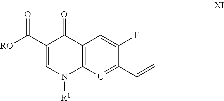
C12=C([U]=C(C=C)C(F)=C1)N([R1])C=C(C([RO])=O)C2=O
